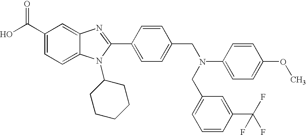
OC(C1=CC=C2C(=C1)N=C(C1=CC=C(CN(CC3=CC=CC(C(F)(F)F)=C3)C3=CC=C(OC)C=C3)C=C1)N2C1CCCCC1)=O
